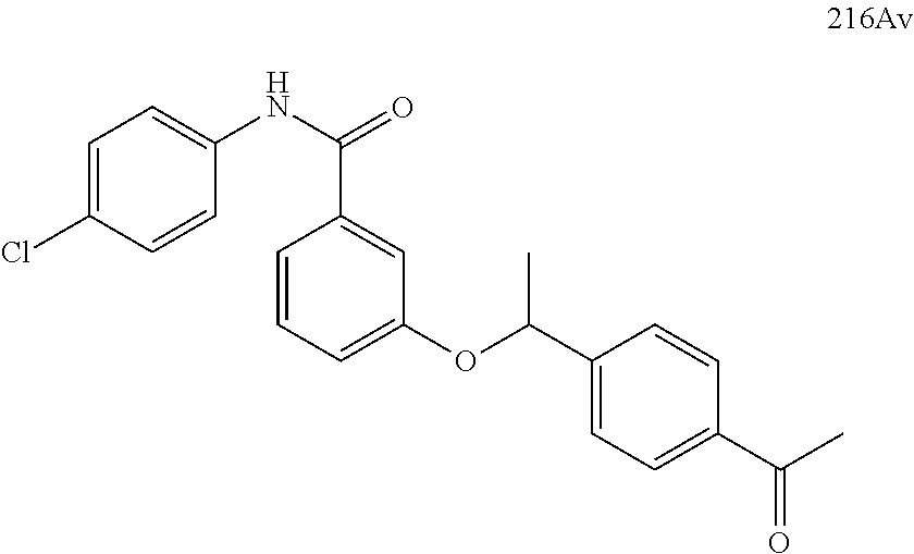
C1=C(Cl)C=CC(NC(=O)C2=CC(OC(C3=CC=C(C(C)=O)C=C3)C)=CC=C2)=C1
